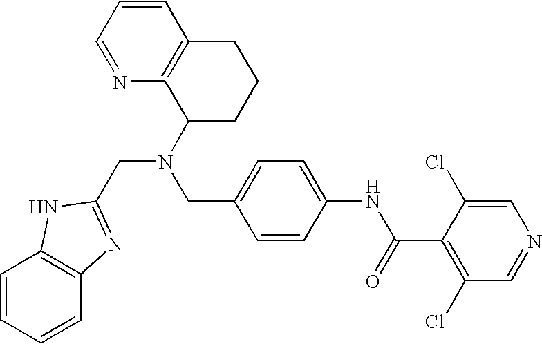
C1=CC=NC2=C1CCCC2N(CC1=CC=C(NC(C2=C(Cl)C=NC=C2Cl)=O)C=C1)CC1=NC2=C(C=CC=C2)N1
